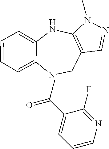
C1C2=C(NC3=CC=CC=C3N1)N(C)N=C2.C1=CN=C(F)C(C(=O)C)=C1
